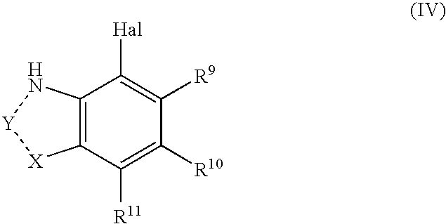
C12=C(C([R11])=C([R10])C([R9])=C1[Hal])[X][Y]N2
